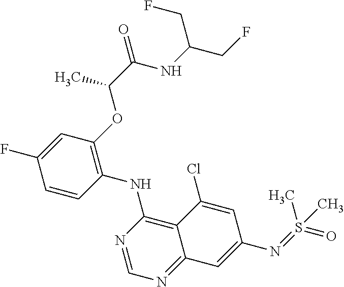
C1=CC(NC2=C3C(=NC=N2)C=C(N=S(=O)(C)C)C=C3Cl)=C(OC(C(NC(CF)CF)=O)C)C=C1F
